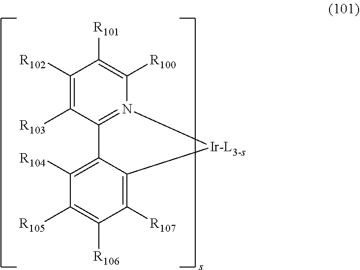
C1([R102])=C([R103])C2=N(C([R100])=C1[R101])[Ir-L3-s]C1=C([R107])C([R106])=C([R105])C([R104])=C21
